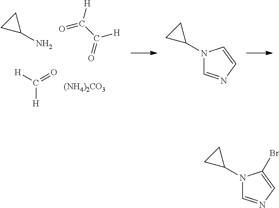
C1CC1N.O=C(C([H])=O)[H].C([H])([H])=O.[(NH4)2CO3].C1=NC=CN1C1CC1.C1=NC=C(Br)N1C1CC1
